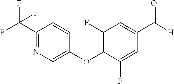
FC(C1=NC=C(OC2=C(F)C=C(C([H])=O)C=C2F)C=C1)(F)F
